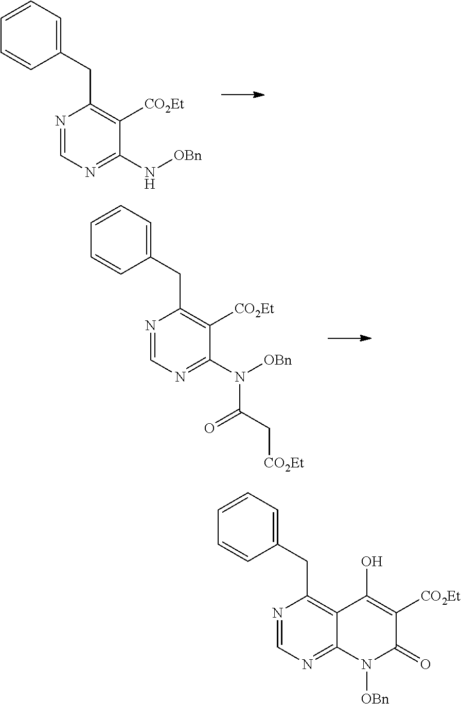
C1(CC2=C([CO2Et])C(N[OBn])=NC=N2)=CC=CC=C1.C1(CC2=C([CO2Et])C(N([OBn])C(=O)C[CO2Et])=NC=N2)=CC=CC=C1.C1(CC2=C3C(=NC=N2)N([OBn])C(=O)C([CO2Et])=C3O)=CC=CC=C1
